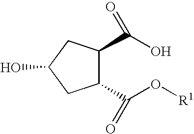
C1(C(=O)O[R1])C(C(O)=O)CC(O)C1
